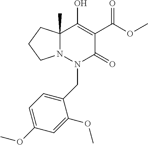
C12(C)N(N(CC3=CC=C(OC)C=C3OC)C(=O)C(C(OC)=O)=C1O)CCC2
